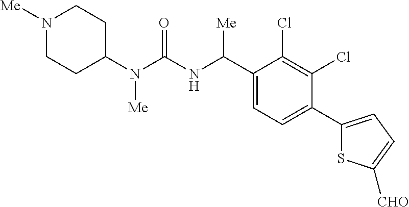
C1(N(C(NC(C2=CC=C(C3=CC=C([CHO])S3)C(Cl)=C2Cl)[Me])=O)[Me])CCN([Me])CC1
